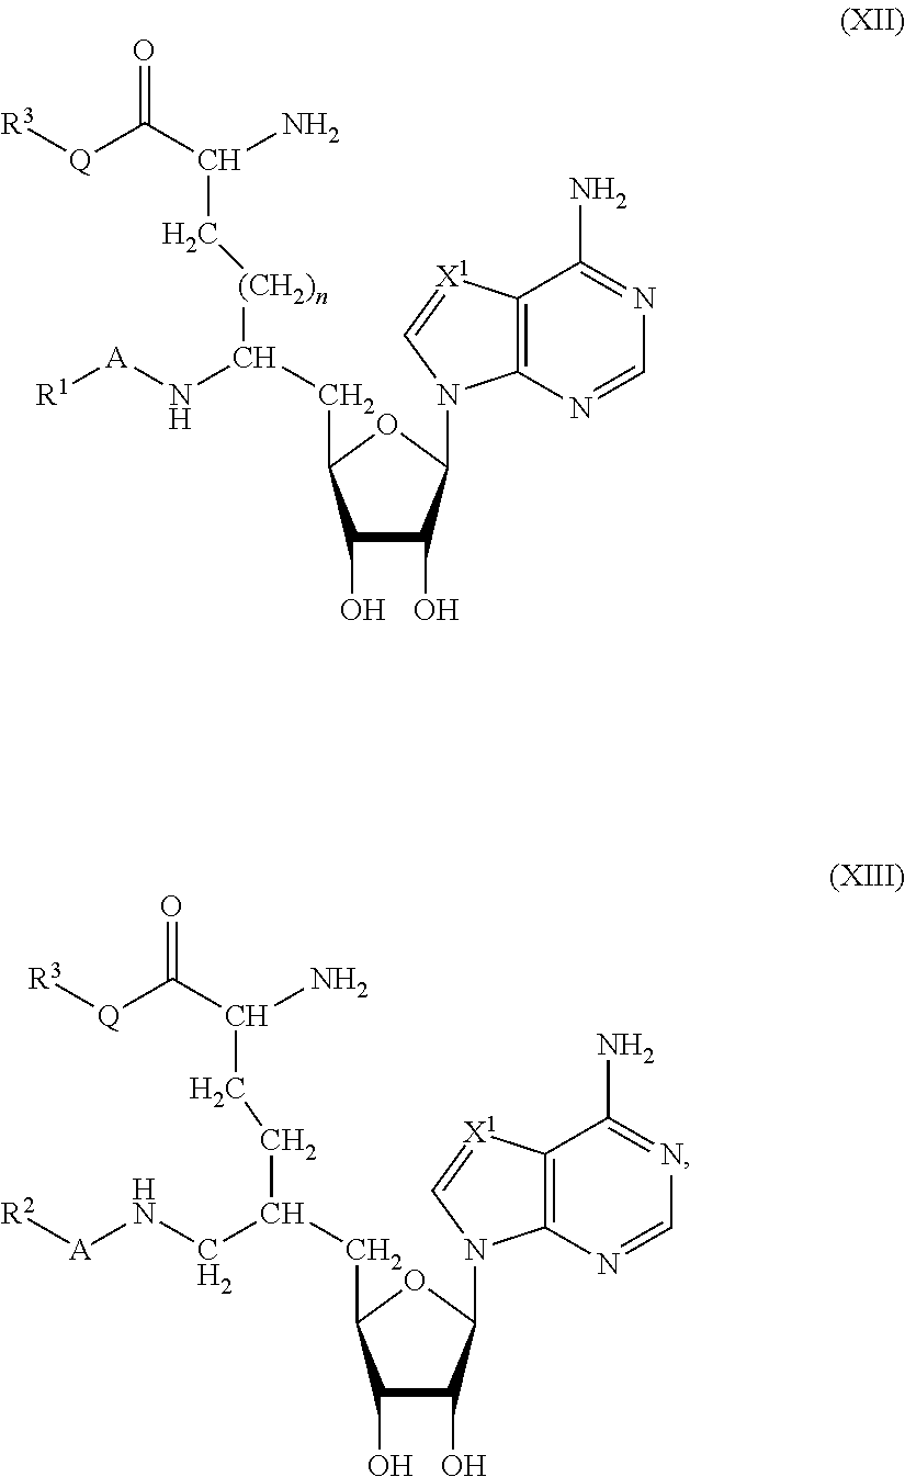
C1(O)C(O)C(N2C3=C(C(N)=NC=N3)[X1]=C2)OC1CC(N[A][R1])[(CH2)n]CC(N)C([Q][R3])=O.C1(O)C(O)C(N2C3=C(C(N)=NC=N3)[X1]=C2)OC1CC(CN[A][R2])CCC(N)C([Q][R3])=O
